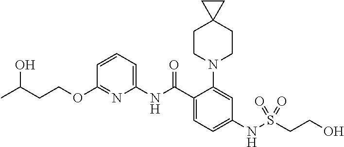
C1(OCCC(C)O)=NC(NC(C2=CC=C(NS(CCO)(=O)=O)C=C2N2CCC3(CC2)CC3)=O)=CC=C1
